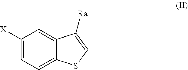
C1([X])=CC=C2C(=C1)C([Ra])=CS2
